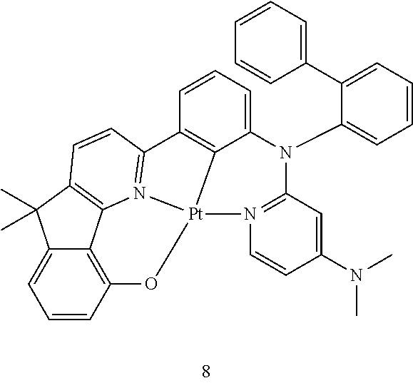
C1=CC2=C3C(=C1)C(C)(C)C1=C3N3=C(C=C1)C1=C4C(=CC=C1)N(C1=CC=CC=C1C1=CC=CC=C1)C1=N(C=CC(N(C)C)=C1)[Pt]34O2
